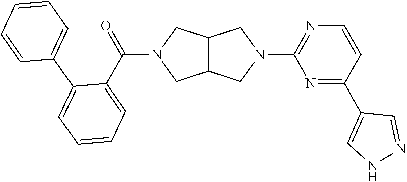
C12C(CN(C3=NC=CC(C4=CNN=C4)=N3)C1)CN(C(C1=CC=CC=C1C1=CC=CC=C1)=O)C2
